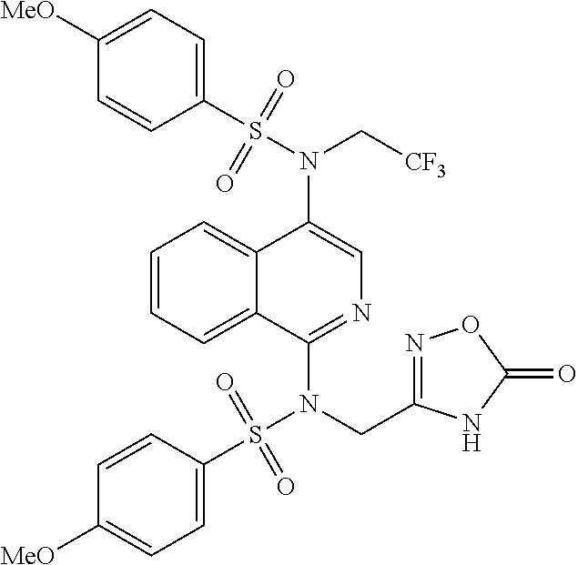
N(C1=CN=C(N(S(C2=CC=C([MeO])C=C2)(=O)=O)CC2=NOC(=O)N2)C2=CC=CC=C12)(C[CF3])S(C1=CC=C([MeO])C=C1)(=O)=O
